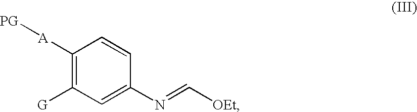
C1([A][PG])=C([G])C=C(N=C[OEt])C=C1
